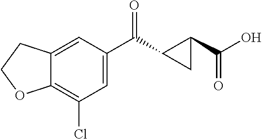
C1=C(C(C2CC2C(O)=O)=O)C=C2C(=C1Cl)OCC2
